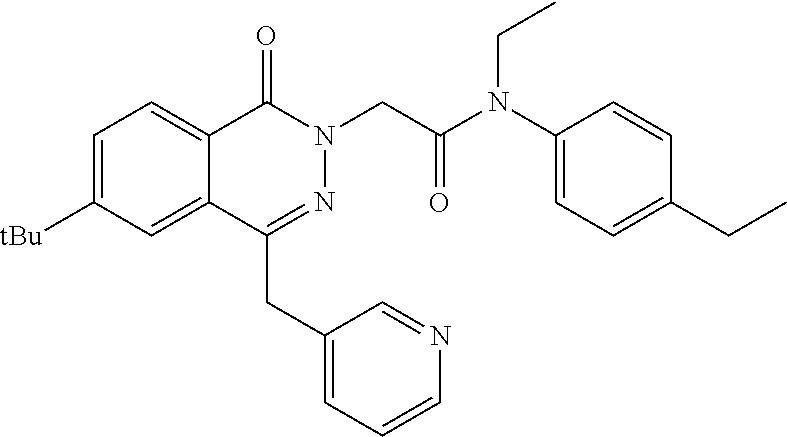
C1=C([tBu])C=C2C(=C1)C(=O)N(CC(N(C1=CC=C(CC)C=C1)CC)=O)N=C2CC1=CC=CN=C1
